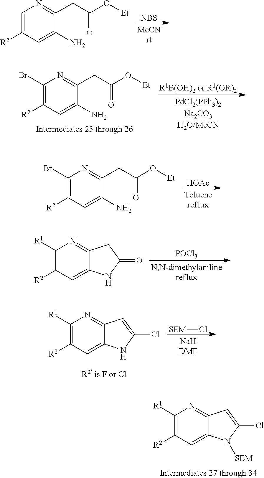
[NBS].C1=C([R2])C=C(N)C(CC(O[Et])=O)=N1.C1(Br)=C([R2])C=C(N)C(CC(O[Et])=O)=N1.C1(Br)=C([R2])C=C(N)C(CC(O[Et])=O)=N1.[HOAc].C1([R1])=C([R2])C=C2C(=N1)CC(=O)N2.[POCl3].[SEM]Cl.C1([R1])=C([R2])C=C2C(=N1)C=C(Cl)N2.C1([R1])=C([R2])C=C2C(=N1)C=C(Cl)N2[SEM]
